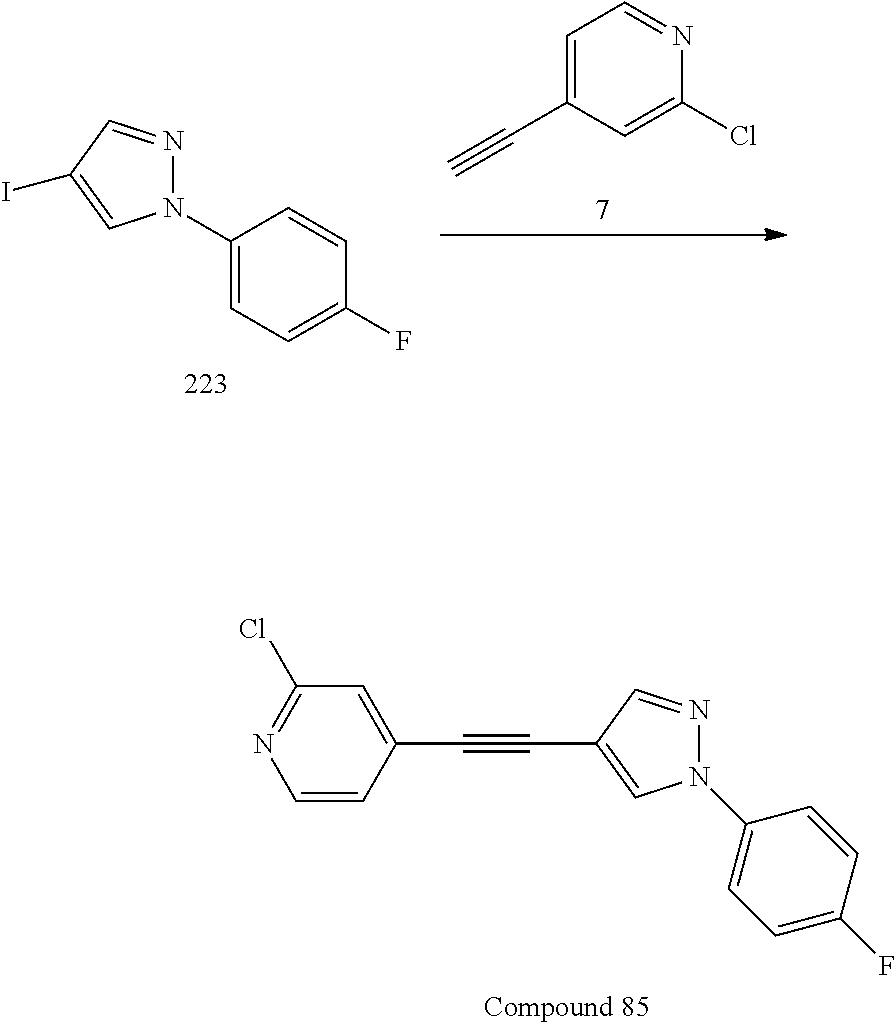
C1=C(C#C)C=C(Cl)N=C1.C1(N2N=CC(I)=C2)=CC=C(F)C=C1.C1=C(C#CC2=CN(C3=CC=C(F)C=C3)N=C2)C=CN=C1Cl
